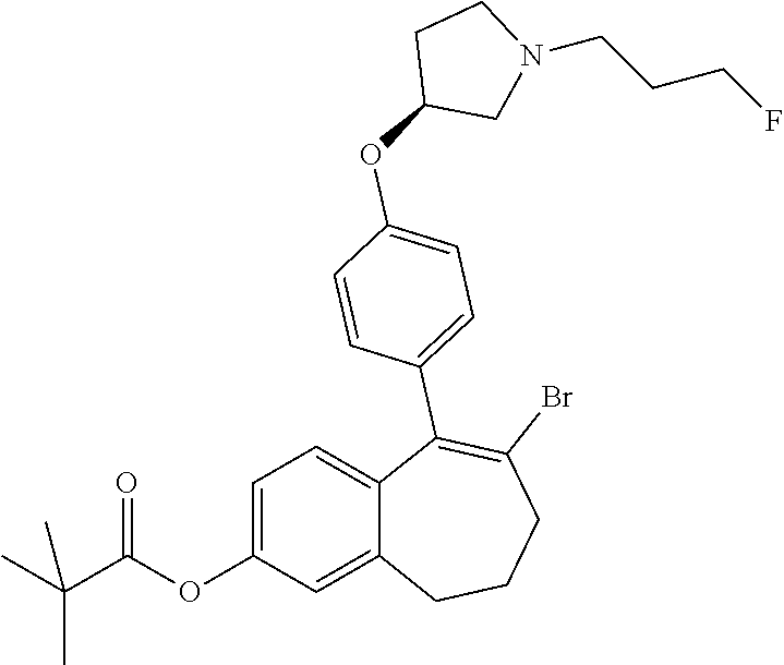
C1=C(OC(=O)C(C)(C)C)C=C2C(=C1)C(C1=CC=C(OC3CN(CCCF)CC3)C=C1)=C(Br)CCC2
